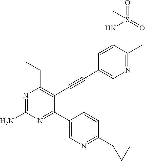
N1=C(C)C(NS(=O)(=O)C)=CC(C#CC2=C(CC)N=C(N)N=C2C2=CN=C(C3CC3)C=C2)=C1
